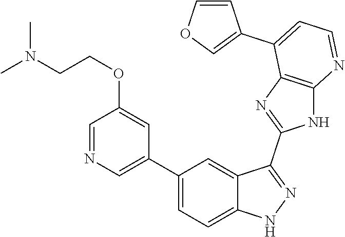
C1(C2=CC=C3C(=C2)C(C2=NC4=C(N2)N=CC=C4C2=COC=C2)=NN3)=CN=CC(OCCN(C)C)=C1
